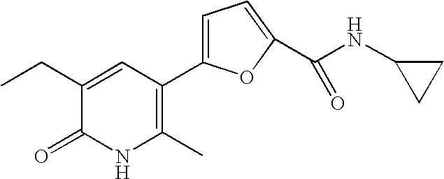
C1(C2=CC=C(C(NC3CC3)=O)O2)=C(C)NC(=O)C(CC)=C1
